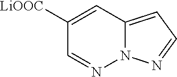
C1([LiOOC])=CC2=CC=NN2N=C1
